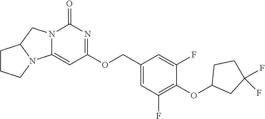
N12C(=CC(OCC3=CC(F)=C(OC4CC(F)(F)CC4)C(F)=C3)=NC1=O)N1C(C2)CCC1
